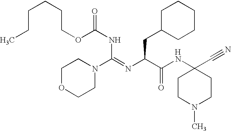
C1CN(C)CCC1(C#N)NC(C(N=C(NC(OCCCCCC)=O)N1CCOCC1)CC1CCCCC1)=O.[H]
